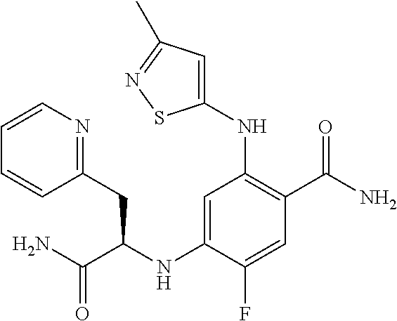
C1(NC(C(N)=O)CC2=NC=CC=C2)=CC(NC2=CC(C)=NS2)=C(C(N)=O)C=C1F
